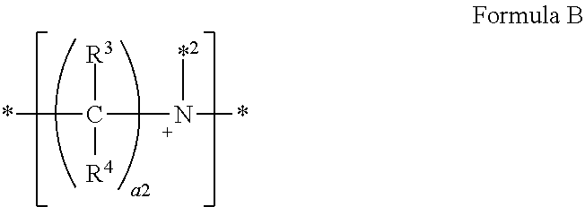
*C(N(*)[*2])([R3])[R4]
